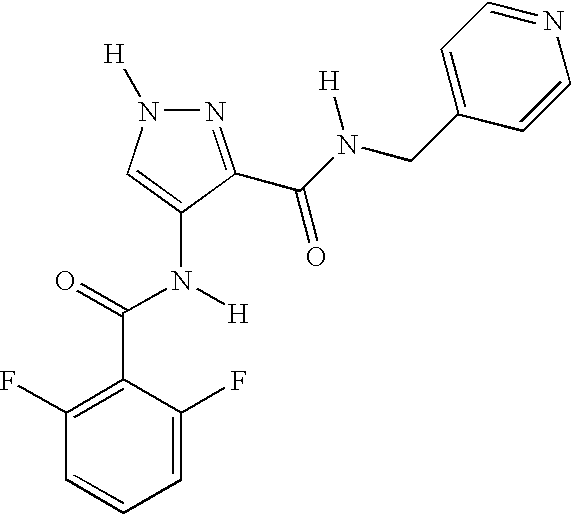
C1=C(F)C(C(=O)N([H])C2=CN([H])N=C2C(N(CC2=CC=NC=C2)[H])=O)=C(F)C=C1
